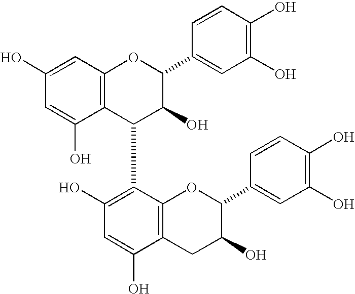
C1=C(O)C2=C(C=C1O)OC(C1=CC(O)=C(O)C=C1)C(O)C2C1=C(O)C=C(O)C2=C1OC(C1=CC(O)=C(O)C=C1)C(O)C2
